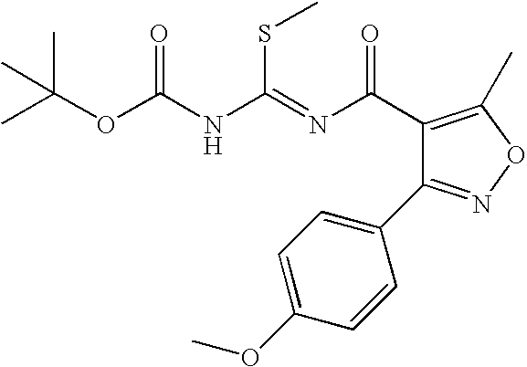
CC(OC(NC(=NC(C1=C(C)ON=C1C1=CC=C(OC)C=C1)=O)SC)=O)(C)C
